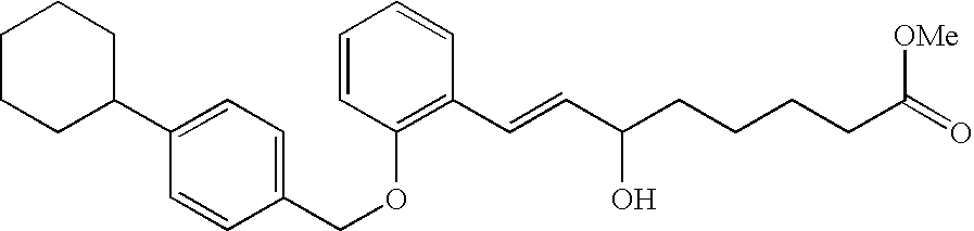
C1CCC(C2=CC=C(COC3=C(C=CC(CCCCC(=O)[OMe])O)C=CC=C3)C=C2)CC1
